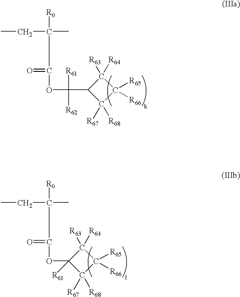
[R0]C(C)(CC)CC(=O)OC([R62])([R61])C1C([R67])([R68])C([R65])([R66])C1([R63])[R64].[R0]C(C)(CC)CC(=O)OC1([R61])C([R67])([R68])C([R65])([R66])C1([R63])[R64]
